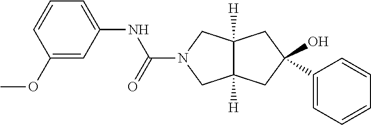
C1(OC)=CC(NC(N2CC3([H])C([H])(C2)CC(O)(C2=CC=CC=C2)C3)=O)=CC=C1
